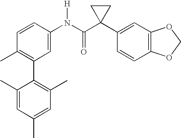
C1=CC(N(C(C2(C3=CC4=C(C=C3)OCO4)CC2)=O)[H])=CC(C2=C(C)C=C(C)C=C2C)=C1C
